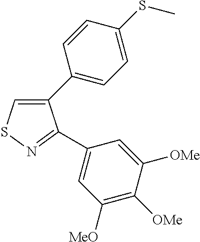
C1(C2=CC=C(SC)C=C2)=CSN=C1C1=CC([MeO])=C([OMe])C([OMe])=C1
